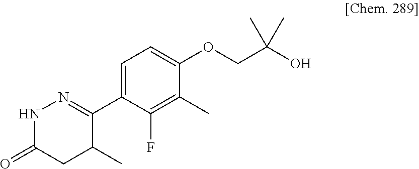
C1(C2=NNC(=O)CC2C)=CC=C(OCC(C)(C)O)C(C)=C1F
